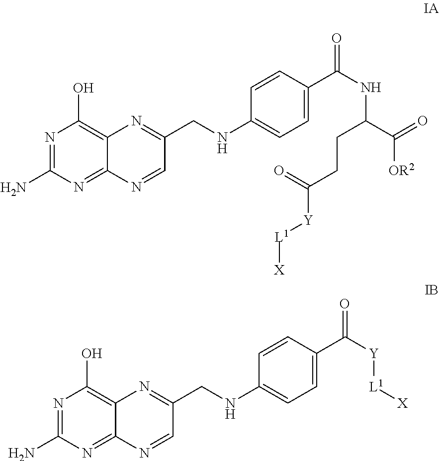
N1=C(N)N=C2C(=C1O)N=C(CNC1=CC=C(C(NC(C(=O)[OR2])CCC([Y][L1][X])=O)=O)C=C1)C=N2.N1=C(N)N=C2C(=C1O)N=C(CNC1=CC=C(C([Y][L1][X])=O)C=C1)C=N2
